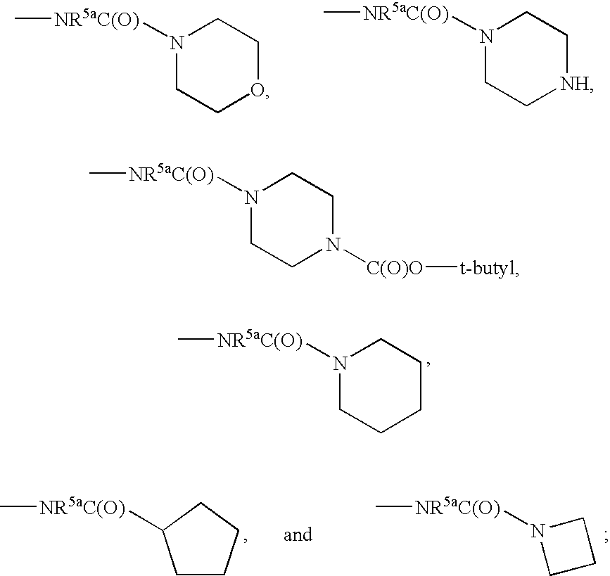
N1([NR5aC(O)]C)CCOCC1.N1([NR5aC(O)]C)CC[NH]CC1.N1([NR5aC(O)]C)CCCCC1.C1CCCC1[NR5aC(O)]C.C1CCN1[NR5aC(O)]C.N1([NR5aC(O)]C)CCN([C(O)O][t-butyl])CC1
